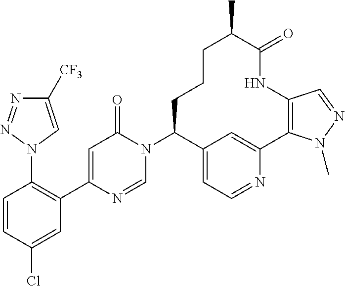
C1=CC(Cl)=CC(C2=CC(=O)N(C3C4=CC=NC(=C4)C4=C(NC(=O)C(C)CCC3)C=NN4C)C=N2)=C1N1C=C([CF3])N=N1
